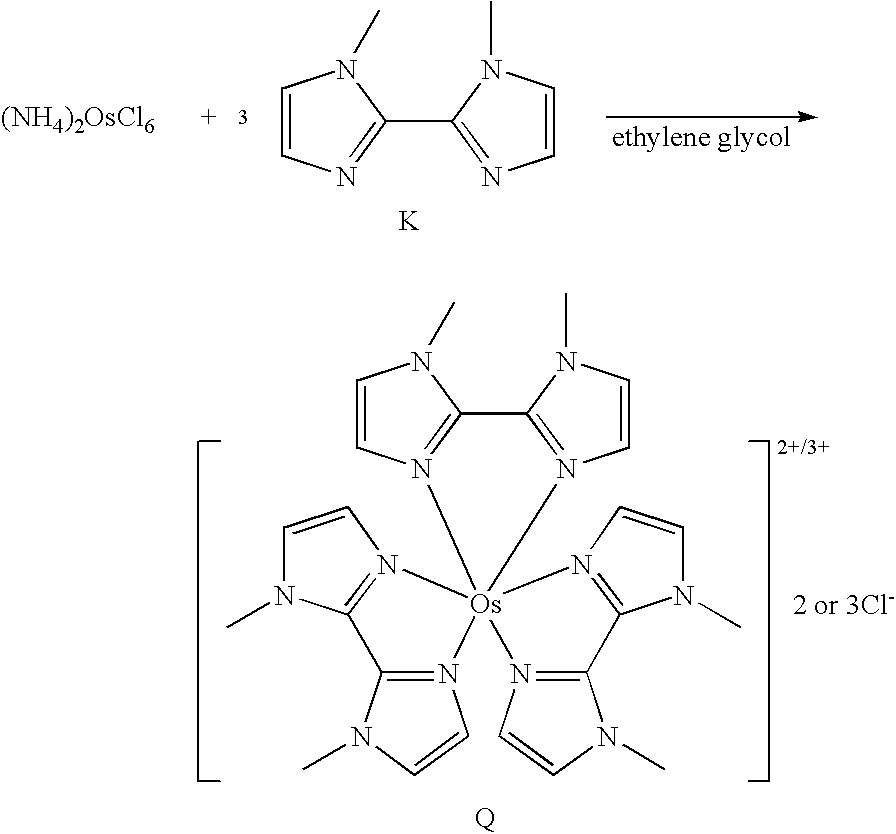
C1=CN2=C(N1C)C1=N(C=CN1C)[Os]213(N2=C(N(C)C=C2)C2=N1C=CN2C)N1=C(N(C)C=C1)C1=N3C=CN1C.C1(C2=NC=CN2C)=NC=CN1C.[K].[(NH4)2OsCl6]
